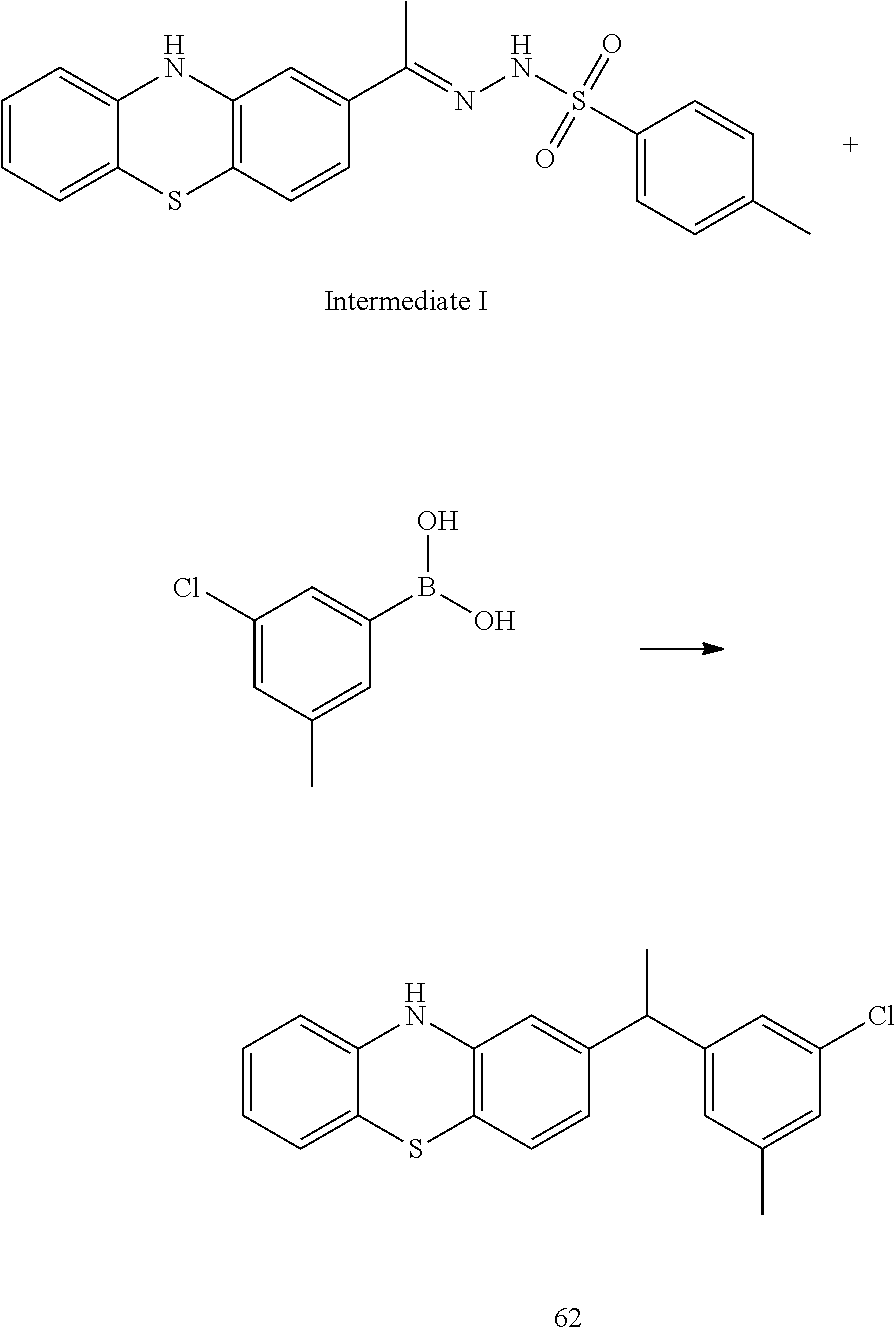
C1=CC=C2C(=C1)NC1=C(S2)C=CC(C(=NNS(=O)(=O)C2=CC=C(C)C=C2)C)=C1.C1(Cl)=CC(C)=CC(B(O)O)=C1.C1=CC=C2C(=C1)NC1=C(S2)C=CC(C(C2=CC(C)=CC(Cl)=C2)C)=C1
